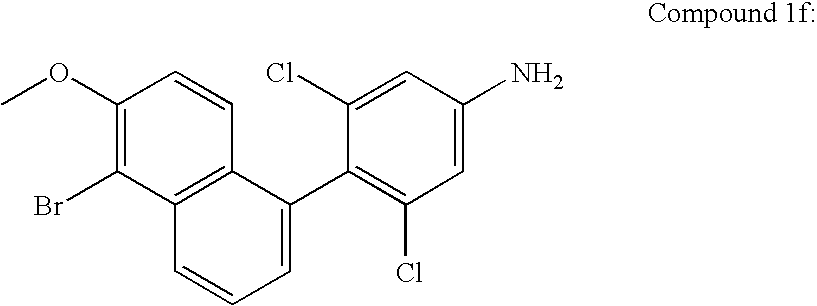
C1(OC)=C(Br)C2=C(C=C1)C(C1=C(Cl)C=C(N)C=C1Cl)=CC=C2
